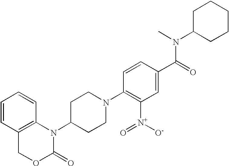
C12=C(N(C3CCN(C4=C([N+](=O)[O-])C=C(C(=O)N(C5CCCCC5)C)C=C4)CC3)C(=O)OC1)C=CC=C2
